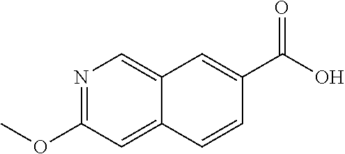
C12=CN=C(OC)C=C1C=CC(C(O)=O)=C2
